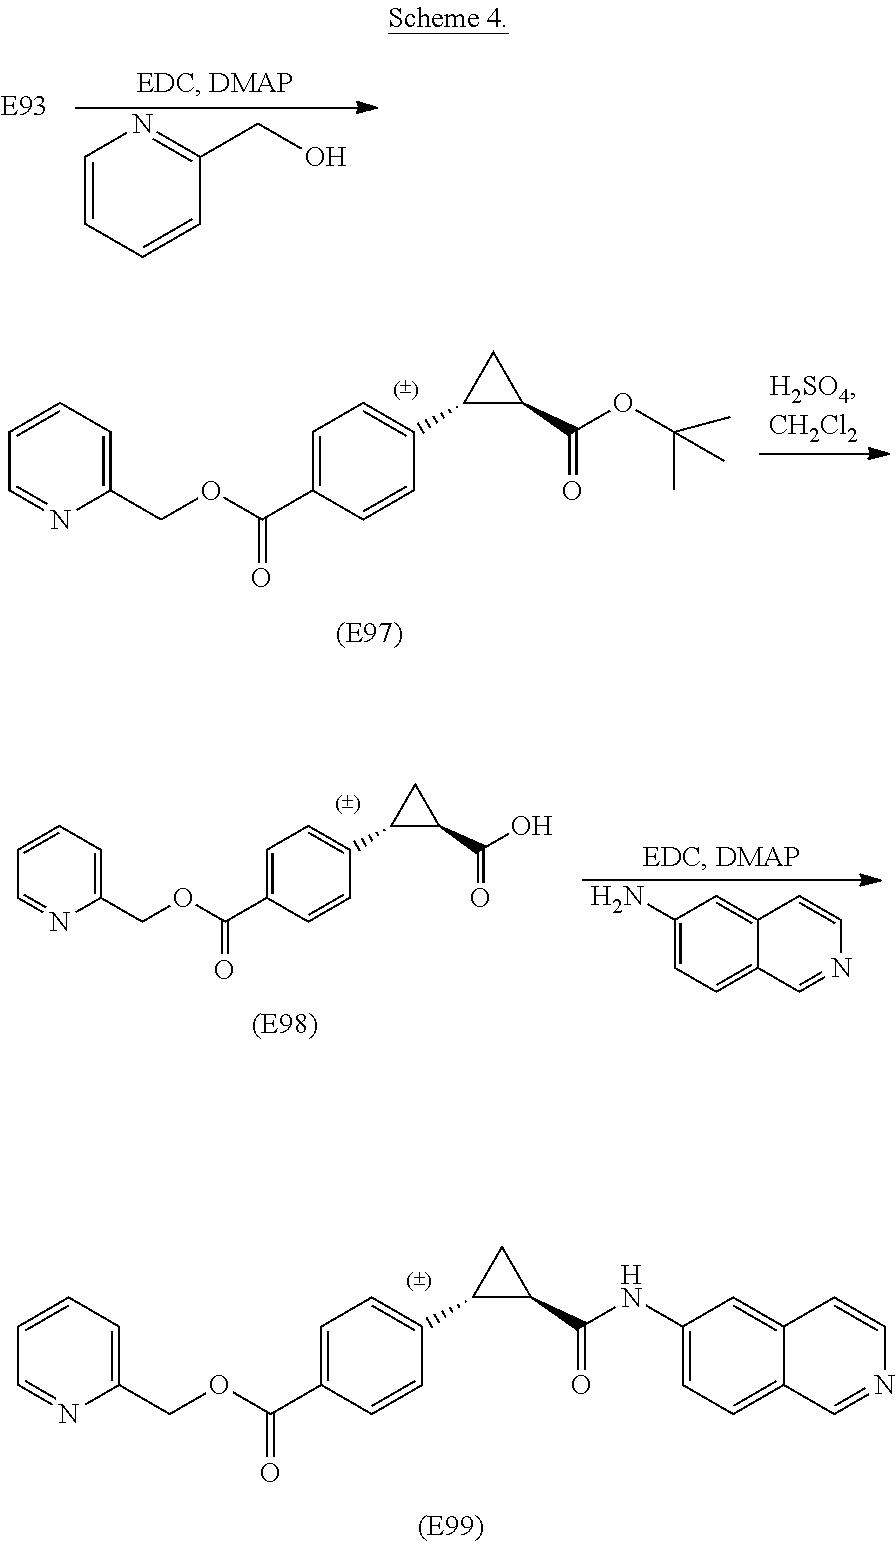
C1(COC(=O)C2=CC=C(C3C(C(=O)NC4=CC=C5C(=C4)C=CN=C5)C3)C=C2)=CC=CC=N1.C1=CC=CC(CO)=N1.C1(COC(=O)C2=CC=C(C3C(C(=O)OC(C)(C)C)C3)C=C2)=CC=CC=N1.C1(N)=CC=C2C(=C1)C=CN=C2.C1(COC(=O)C2=CC=C(C3C(C(=O)O)C3)C=C2)=CC=CC=N1
